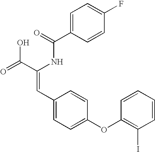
C(=O)(NC(C(=O)O)=CC1=CC=C(OC2=C(I)C=CC=C2)C=C1)C1=CC=C(F)C=C1
